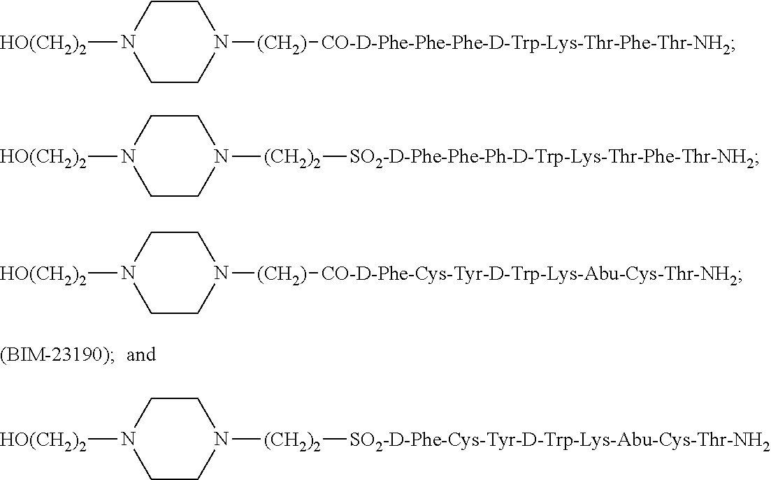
C1N([HO(CH2)2])CCN([(CH2)][CO-D-Phe-Phe-Phe-D-Trp-Lys-Thr-Phe-Thr-NH2])C1.C1N([HO(CH2)2])CCN([(CH2)2][SO2-D-Phe-Phe-Ph-D-Trp-Lys-Thr-Phe-Thr-NH2])C1.C1N([HO(CH2)2])CCN([(CH2)][CO-D-Phe-Cys-Tyr-D-Trp-Lys-Abu-Cys-Thr-NH2])C1.C1N([HO(CH2)2])CCN([(CH2)2][SO2-D-Phe-Cys-Tyr-D-Trp-Lys-Abu-Cys-Thr-NH2])C1
